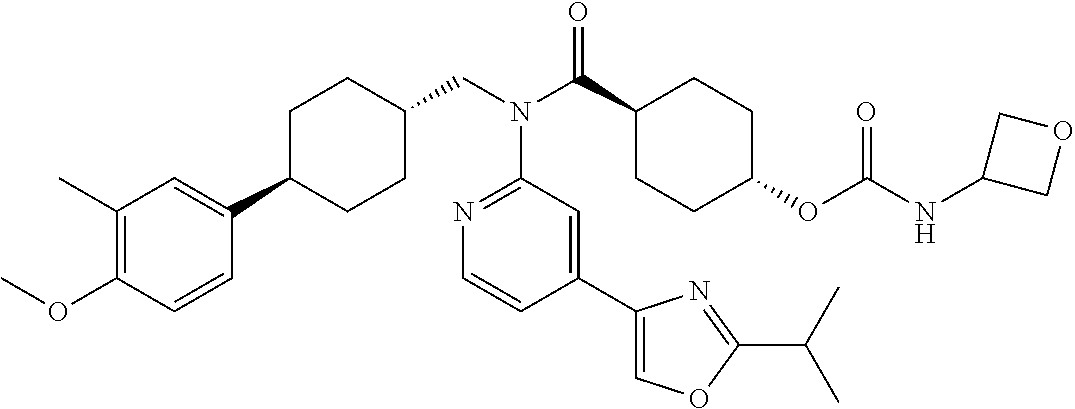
C1(C)=C(OC)C=CC(C2CCC(CN(C3=NC=CC(C4=COC(C(C)C)=N4)=C3)C(=O)C3CCC(OC(=O)NC4COC4)CC3)CC2)=C1
